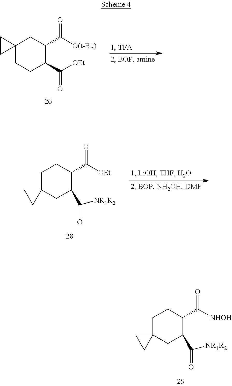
C1C(C([NR1R2])=O)C(C([NHOH])=O)CCC12CC2.C1CC(C([OEt])=O)C(C([O(t-Bu)])=O)CC12CC2.C1C(C([NR1R2])=O)C(C([OEt])=O)CCC12CC2
